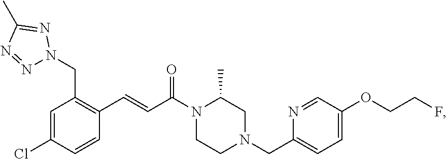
C1=C(Cl)C=CC(C=CC(N2CCN(CC3=CC=C(OCCF)C=N3)CC2C)=O)=C1CN1N=NC(C)=N1
